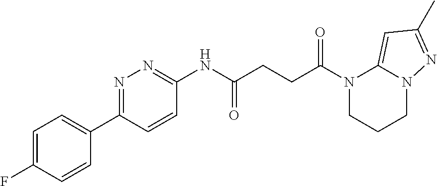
N1(C(CCC(NC2=NN=C(C3=CC=C(F)C=C3)C=C2)=O)=O)CCCN2C1=CC(C)=N2
